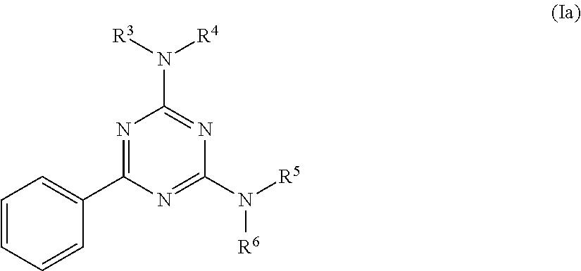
C1=CC=CC(C2=NC(N([R4])[R3])=NC(N([R5])[R6])=N2)=C1
